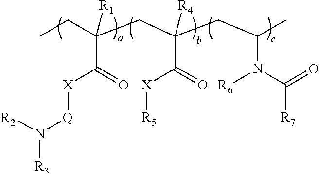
CCC(CC(CC(C)N(C([R7])=O)[R6])(C([X][R5])=O)[R4])(C([X][Q]N([R3])[R2])=O)[R1]
